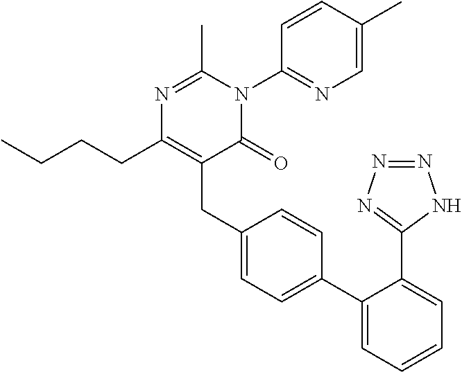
C1(C2=CC=C(CC3=C(CCCC)N=C(C)N(C4=NC=C(C)C=C4)C3=O)C=C2)=CC=CC=C1C1=NN=NN1
